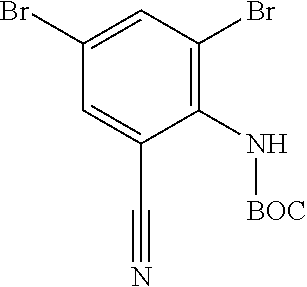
C1(N[BOC])=C(Br)C=C(Br)C=C1C#N
